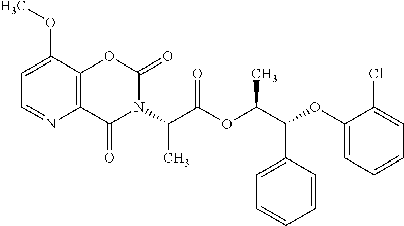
C1=C(OC)C2=C(N=C1)C(=O)N(C(C(OC(C(OC1=CC=CC=C1Cl)C1=CC=CC=C1)C)=O)C)C(=O)O2
